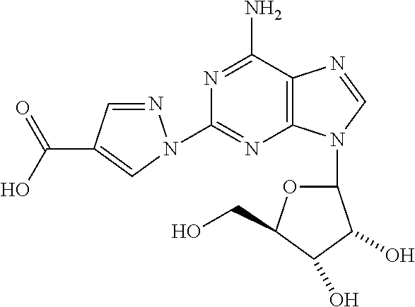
C1=NN(C2=NC3=C(C(N)=N2)N=CN3C2OC(CO)C(O)C2O)C=C1C(O)=O
